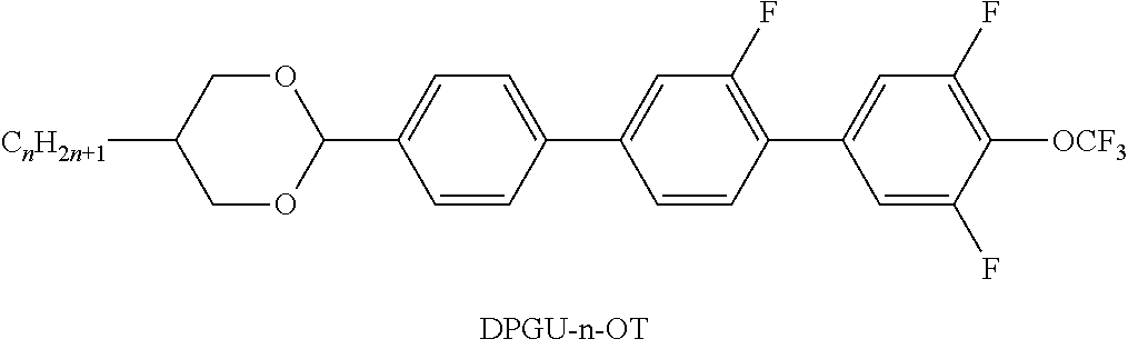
C1(C2OCC([CnH2n+1])CO2)=CC=C(C2=CC(F)=C(C3=CC(F)=C([OCF3])C(F)=C3)C=C2)C=C1
